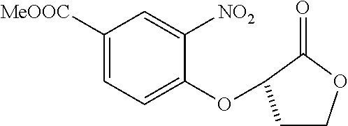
C1([MeOOC])=CC=C(OC2CCOC2=O)C([NO2])=C1
